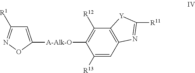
C1([R13])=CC2=C(C([R12])=C1[A-Alk-O]C1=CC([R1])=NO1)[Y]C([R11])=N2
